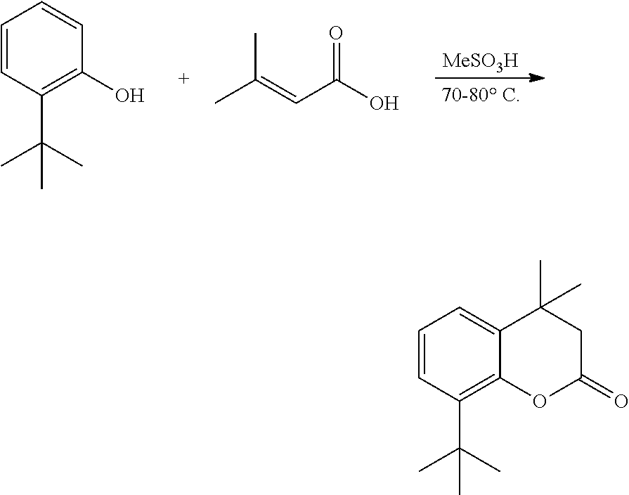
C1=CC(C(C)(C)C)=C(O)C=C1.CC(=CC(O)=O)C.[MeSO3H].C1=CC(C(C)(C)C)=C2C(=C1)C(C)(C)CC(=O)O2
